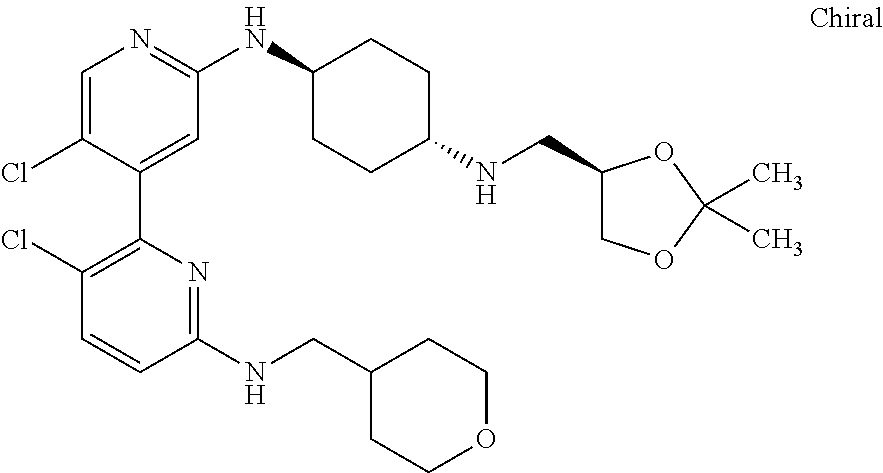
C1=C(Cl)C(C2=C(Cl)C=CC(NCC3CCOCC3)=N2)=CC(NC2CCC(NCC3COC(C)(C)O3)CC2)=N1
